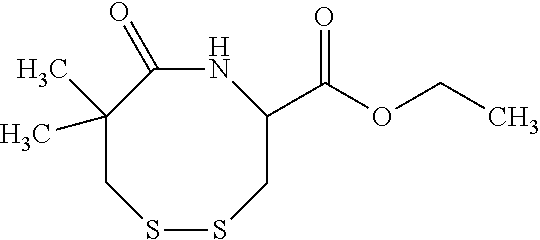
N1C(=O)C(C)(C)CSSCC1C(=O)OCC
